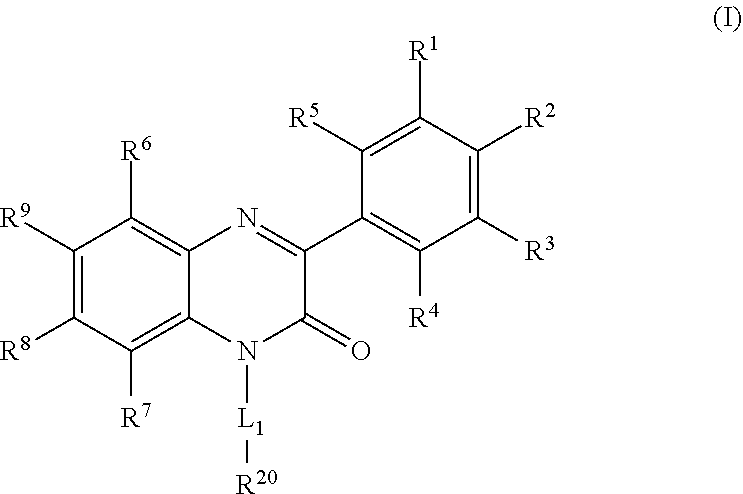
C1([R9])=C([R8])C([R7])=C2C(=C1[R6])N=C(C1=C([R4])C([R3])=C([R2])C([R1])=C1[R5])C(=O)N2[L1][R20]
